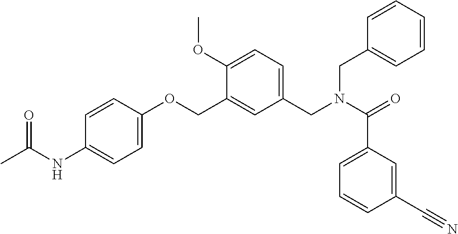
C1(C(N(CC2=CC=C(OC)C(COC3=CC=C(NC(C)=O)C=C3)=C2)CC2=CC=CC=C2)=O)=CC=CC(C#N)=C1
